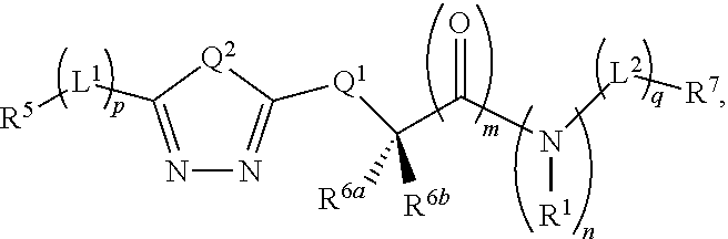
N1=C([L1][R5])[Q2]C([Q1]C([R6b])([R6a])C(=O)N([R1])[L2][R7])=N1
